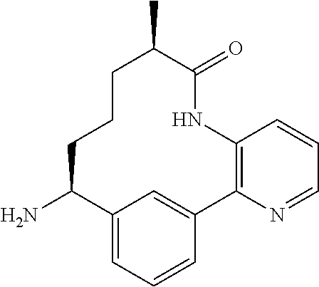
C1(N)C2=CC=CC(=C2)C2=C(NC(=O)C(C)CCC1)C=CC=N2
